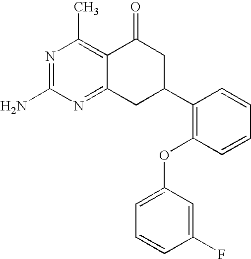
C12=NC(N)=NC(C)=C1C(=O)CC(C1=C(OC3=CC=CC(F)=C3)C=CC=C1)C2
